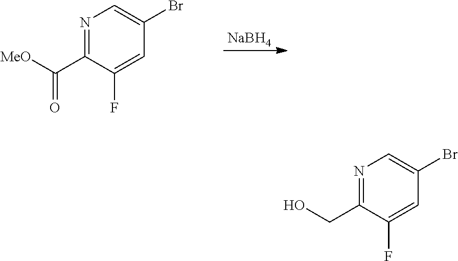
[NaBH4].N1=C(C([MeO])=O)C(F)=CC(Br)=C1.N1=C(CO)C(F)=CC(Br)=C1
